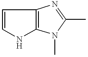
C1=CNC2=C1N=C(C)N2C
